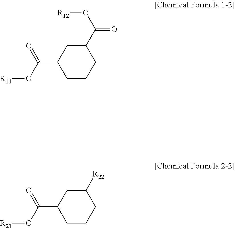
C1(C(O[R12])=O)CC(C(=O)O[R11])CCC1.C1([R22])CC(C(=O)O[R21])CCC1
